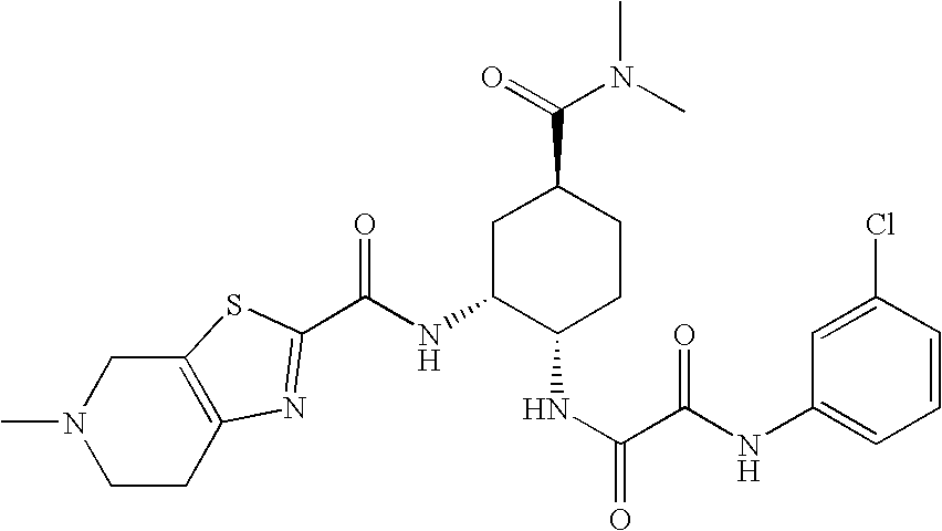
C1CC2=C(CN1C)SC(C(NC1C(NC(C(NC3=CC=CC(Cl)=C3)=O)=O)CCC(C(=O)N(C)C)C1)=O)=N2
